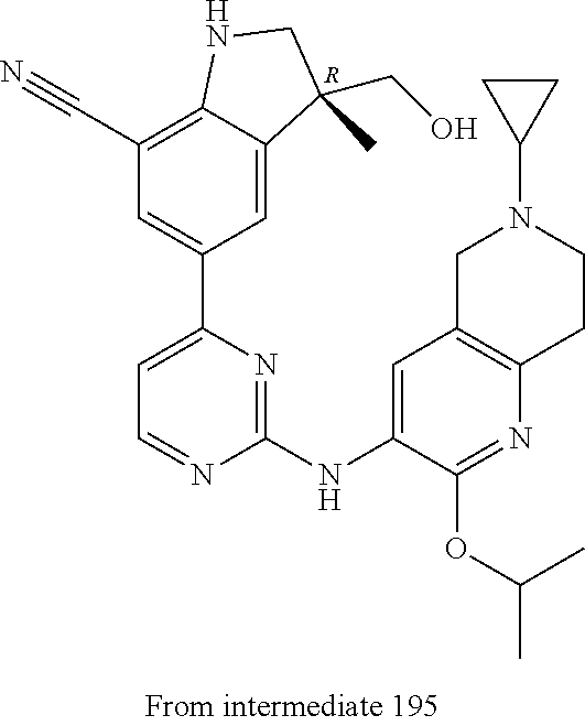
[R].C12=C(C#N)C=C(C3=CC=NC(NC4=CC5=C(N=C4OC(C)C)CCN(C4CC4)C5)=N3)C=C1C(CO)(C)CN2
